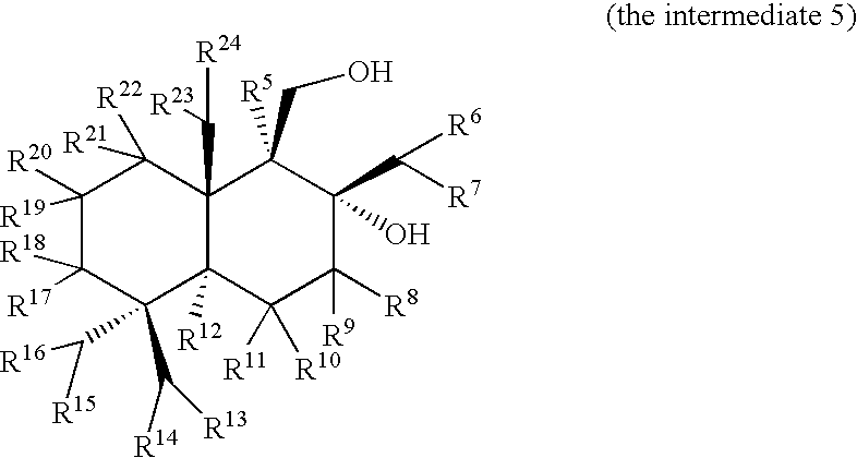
C1([R20])([R19])C([R17])([R18])C(C([R14])[R13])(C([R16])[R15])C2([R12])C(C([R24])[R23])(C1([R22])[R21])C([R5])(CO)C(C([R6])[R7])(O)C([R8])([R9])C2([R11])[R10]
